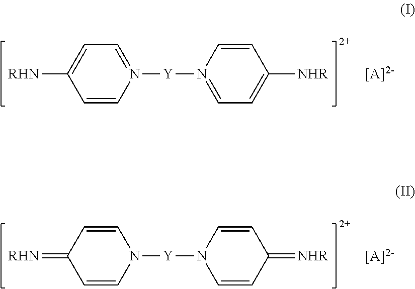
C1=CN([Y]N2=CC=C([NHR])C=C2)=CC=C1[RHN].C1=CN([Y]N2C=CC(=[NHR])C=C2)C=CC1=[RHN]
